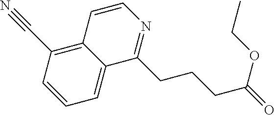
C1=C2C(=C(C#N)C=C1)C=CN=C2CCCC(=O)OCC
